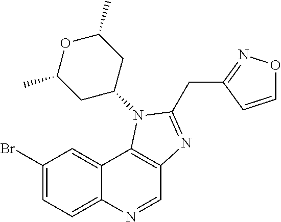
C1(Br)=CC=C2C(=C1)C1=C(C=N2)N=C(CC2=NOC=C2)N1C1CC(C)OC(C)C1
